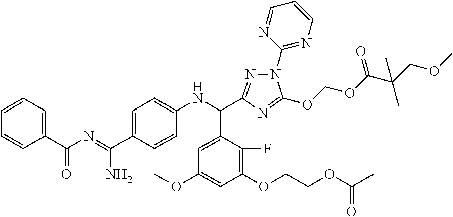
C1=C(C(=NC(C2=CC=CC=C2)=O)N)C=CC(NC(C2=CC(OC)=CC(OCCOC(=O)C)=C2F)C2=NN(C3=NC=CC=N3)C(OCOC(=O)C(COC)(C)C)=N2)=C1
